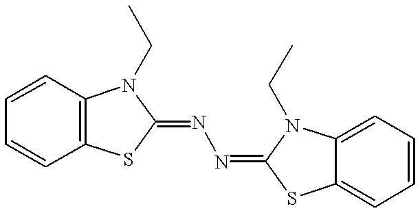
C1=CC2=C(C=C1)N(CC)C(=NN=C1SC3=CC=CC=C3N1CC)S2
